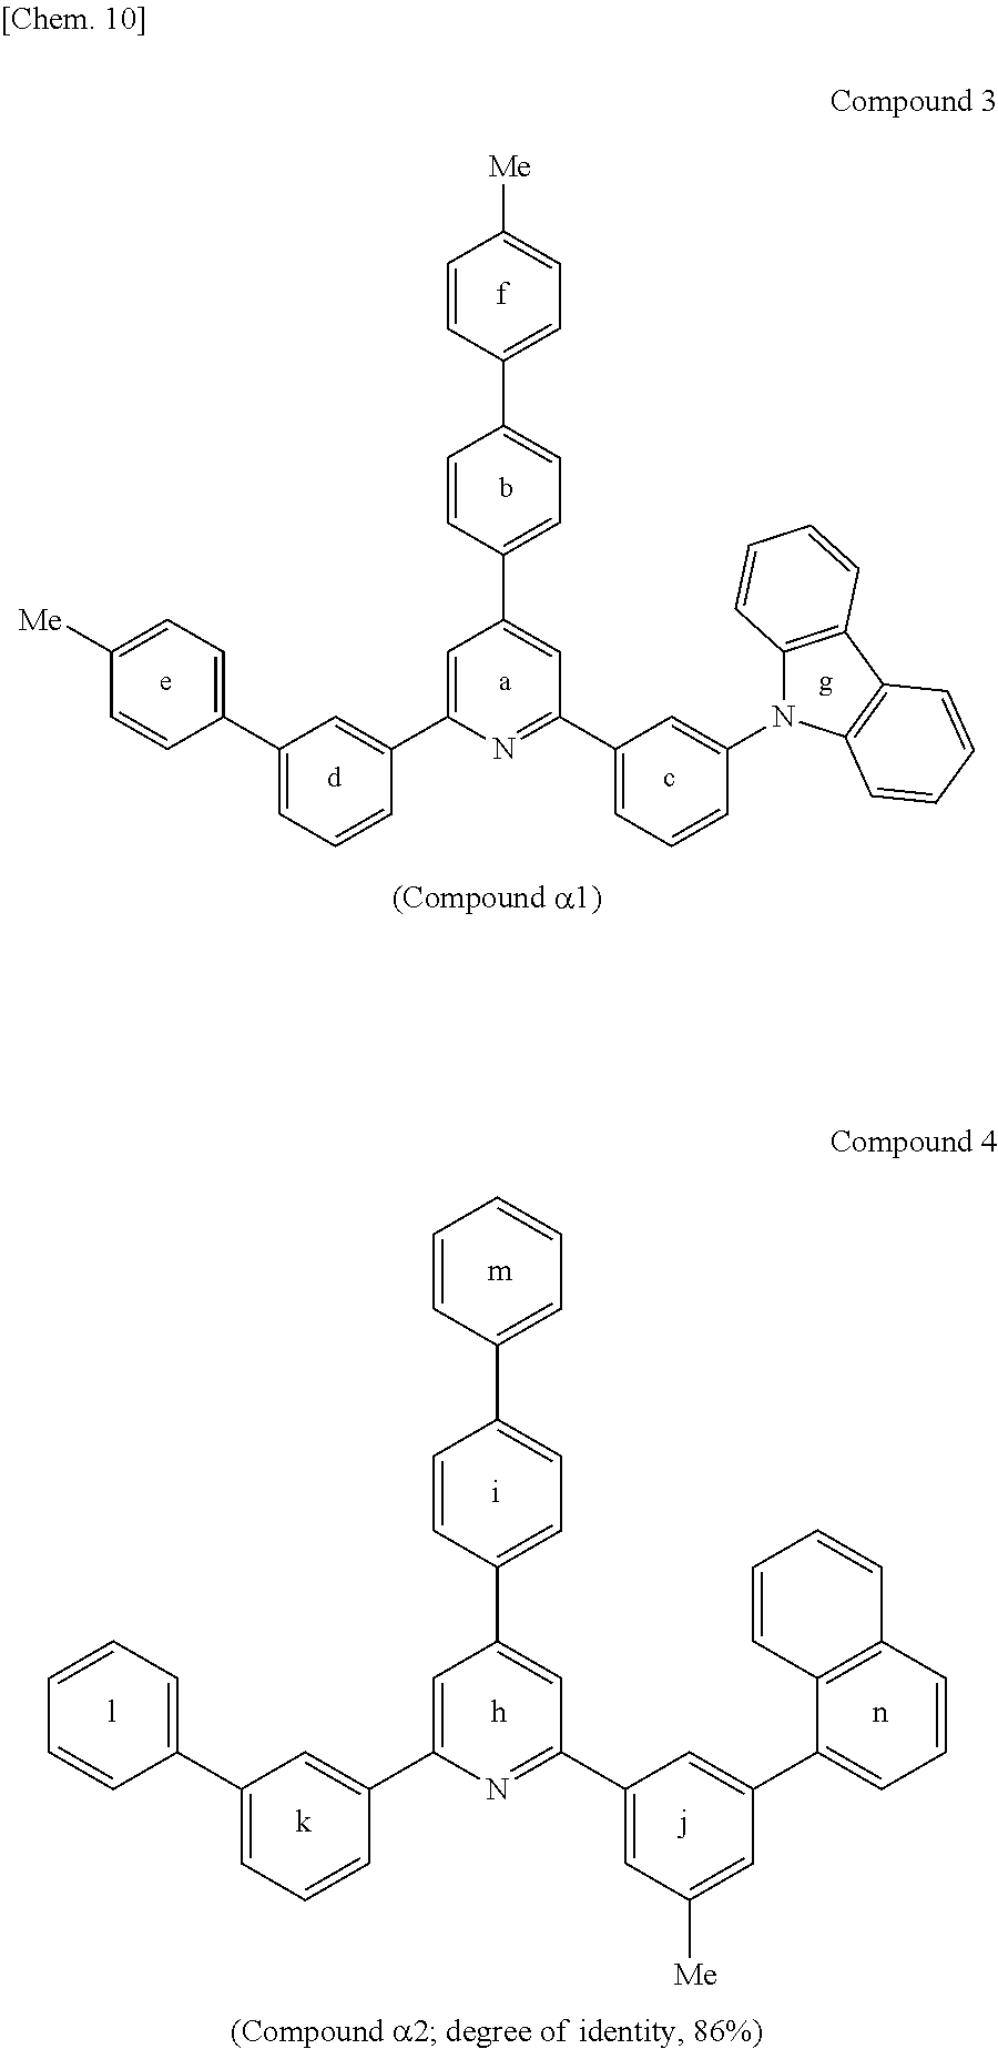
C1=CC(C2=CC(C3=CC=CC(N4C5=C(C6=C4C=CC=C6)C=CC=C5)=C3)=NC(C3=CC(C4=CC=C([Me])C=C4)=CC=C3)=C2)=CC=C1C1=CC=C([Me])C=C1.C1=CC(C2=CC(C3=CC([Me])=CC(C4=CC=CC5=C4C=CC=C5)=C3)=NC(C3=CC(C4=CC=CC=C4)=CC=C3)=C2)=CC=C1C1=CC=CC=C1
